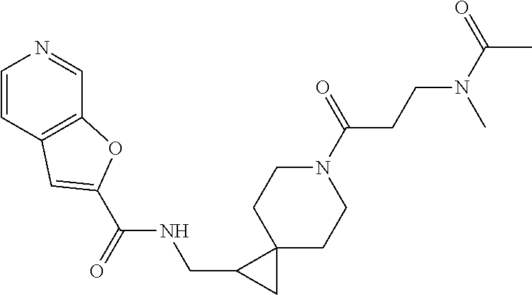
N1(C(CCN(C(C)=O)C)=O)CCC2(CC1)C(CNC(C1=CC3=C(C=NC=C3)O1)=O)C2
